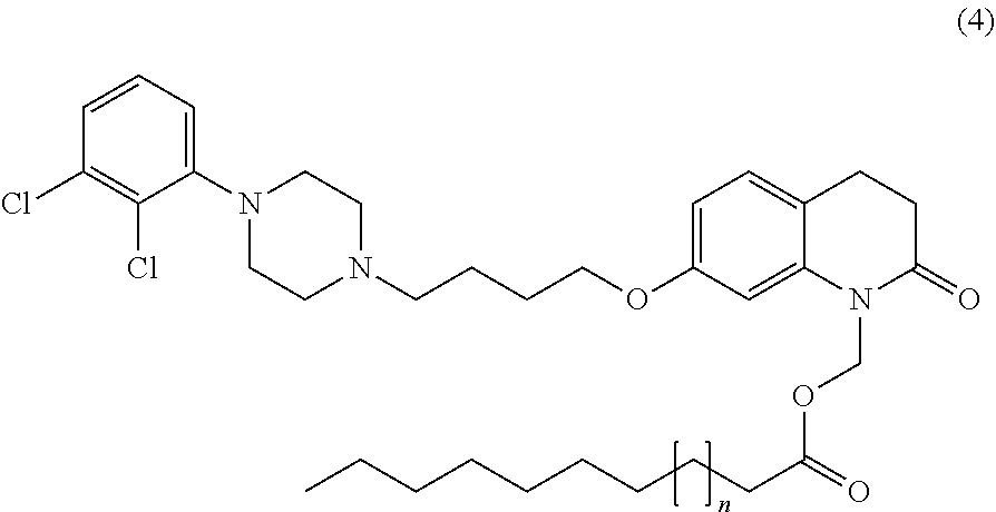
C1(N2CCN(CCCCOC3=CC=C4C(=C3)N(COC(CCCCCCCCC)=O)C(=O)CC4)CC2)=CC=CC(Cl)=C1Cl
